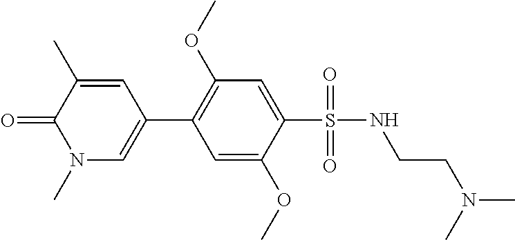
C1=C(OC)C(S(=O)(=O)NCCN(C)C)=CC(OC)=C1C1=CN(C)C(=O)C(C)=C1
